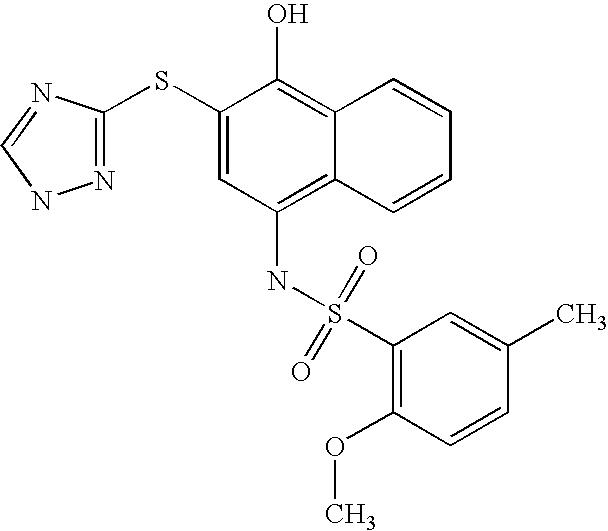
N(C1=C2C(=C(O)C(SC3=NNC=N3)=C1)C=CC=C2)S(C1=C(OC)C=CC(C)=C1)(=O)=O
